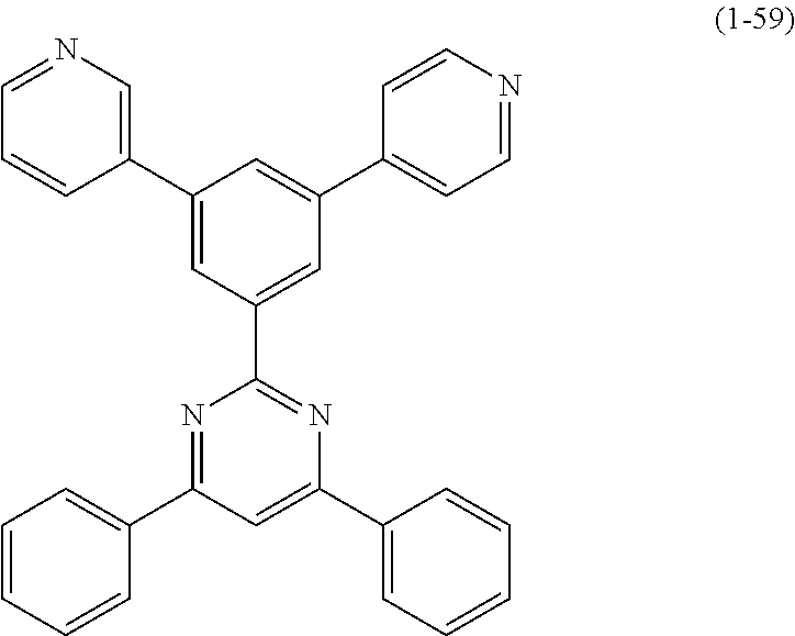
N1=CC=CC(C2=CC(C3=NC(C4=CC=CC=C4)=CC(C4=CC=CC=C4)=N3)=CC(C3=CC=NC=C3)=C2)=C1
